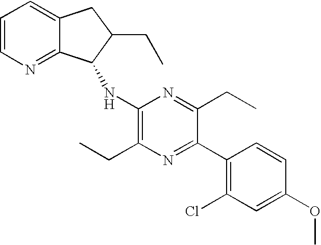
C1(OC)=CC(Cl)=C(C2=NC(CC)=C(NC3C4=NC=CC=C4CC3CC)N=C2CC)C=C1
